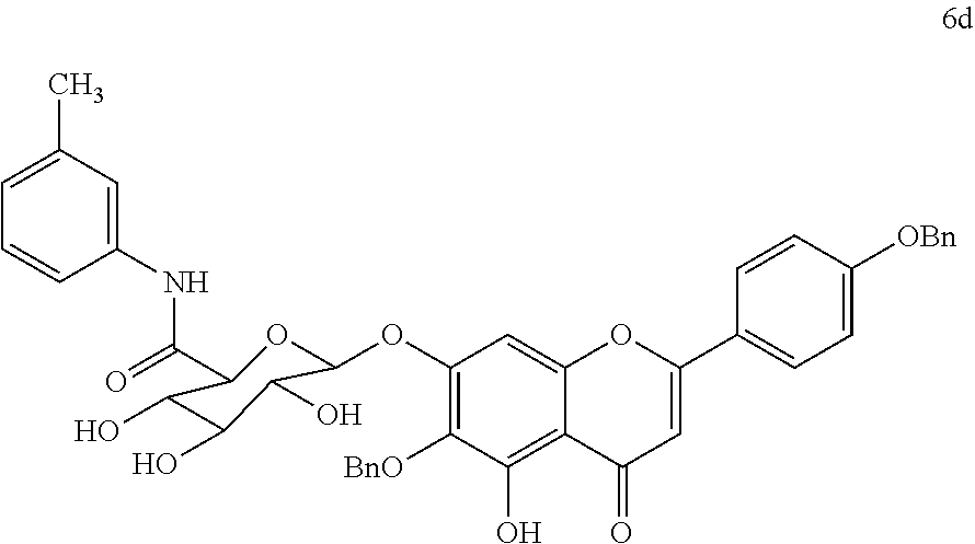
C1(OC2OC(C(=O)NC3=CC(C)=CC=C3)C(O)C(O)C2O)=C([BnO])C(O)=C2C(=C1)OC(C1=CC=C([OBn])C=C1)=CC2=O
